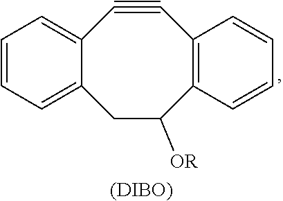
C12=CC=CC=C1C#CC1=C(C([OR])C2)C=CC=C1.[(DIBO)]
